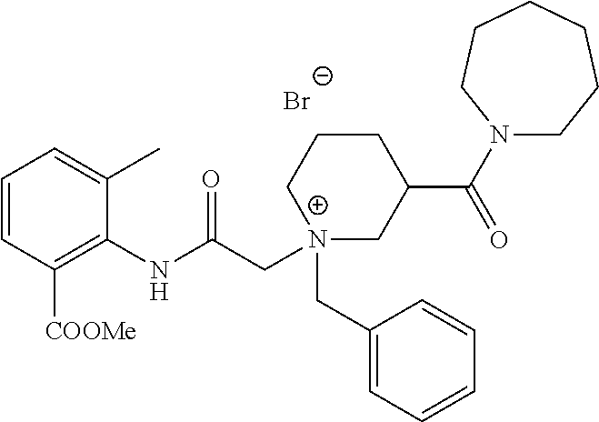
C1=CC([COOMe])=C(NC(C[N+]2(CC3=CC=CC=C3)CC(C(=O)N3CCCCCC3)CCC2)=O)C(C)=C1.[Br-]
